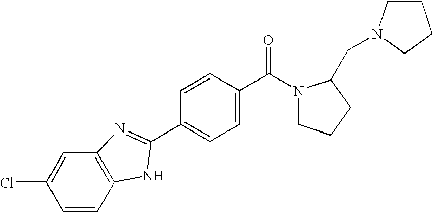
C1=C(C(N2CCCC2CN2CCCC2)=O)C=CC(C2=NC3=C(C=CC(Cl)=C3)N2)=C1
